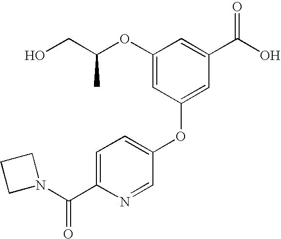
C1(OC(CO)C)=CC(OC2=CC=C(C(=O)N3CCC3)N=C2)=CC(C(O)=O)=C1
